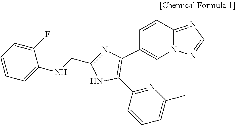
C1(F)=CC=CC=C1NCC1=NC(C2=CN3C(=NC=N3)C=C2)=C(C2=NC(C)=CC=C2)N1
